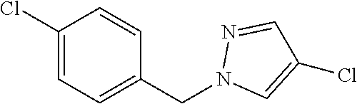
ClC1=CC=C(CN2C=C(Cl)C=N2)C=C1
